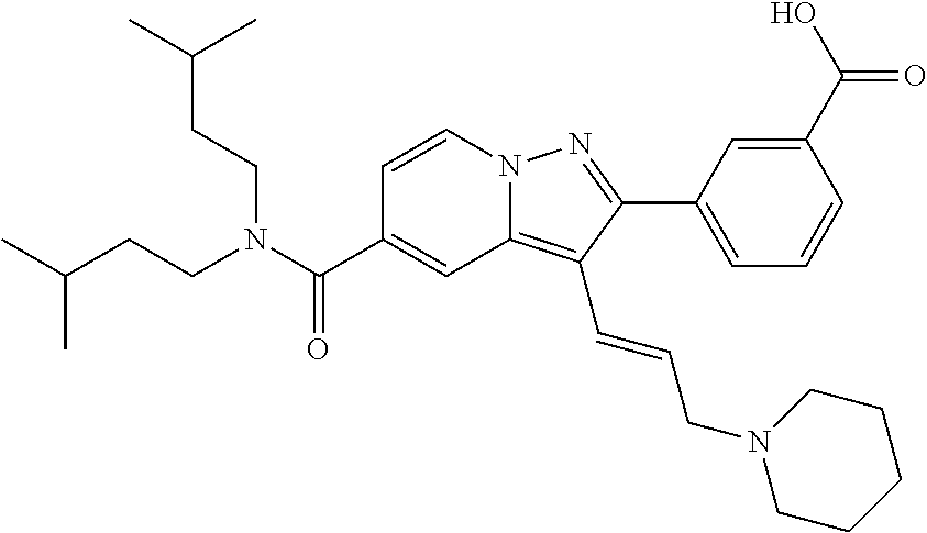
C1=CN2C(=C(C=CCN3CCCCC3)C(C3=CC=CC(C(O)=O)=C3)=N2)C=C1C(N(CCC(C)C)CCC(C)C)=O
